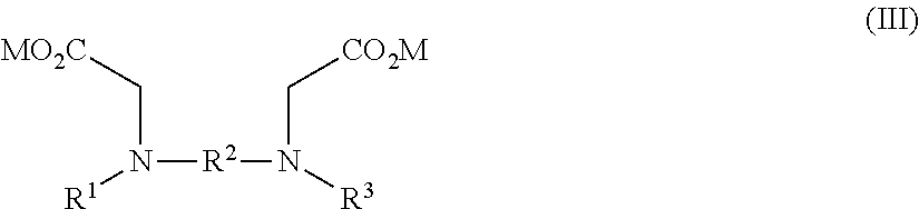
C(N([R2]N(C[CO2M])[R3])[R1])[MO2C]
